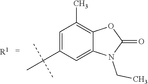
C1=C(C(C)(C)C)C=C2C(=C1C)OC(=O)N2CC.[R1]
